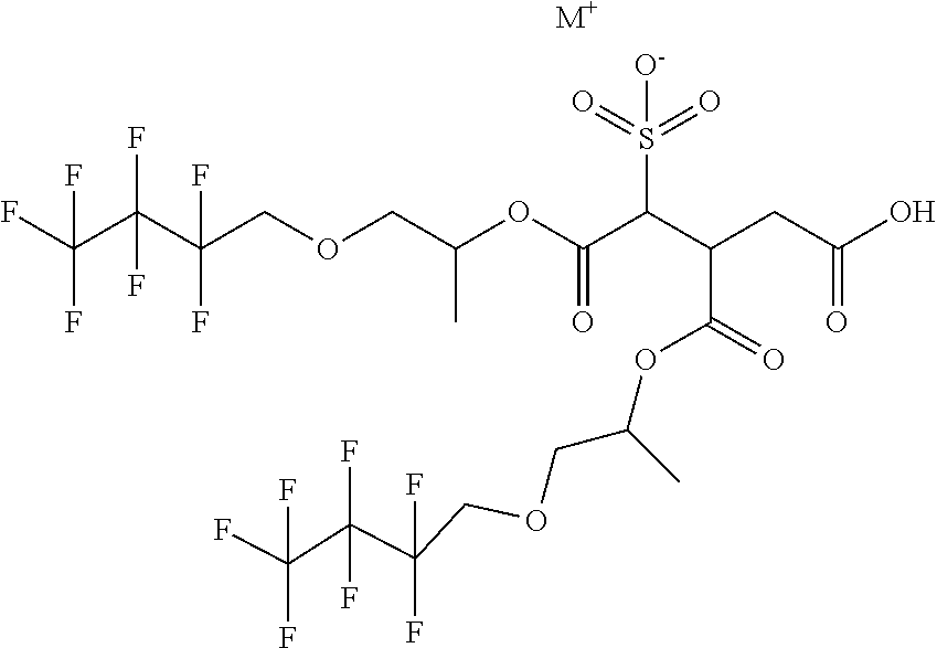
FC(C(C(COCC(OC(C(C(CC(O)=O)C(=O)OC(COCC(C(C(F)(F)F)(F)F)(F)F)C)S(=O)(=O)[O-])=O)C)(F)F)(F)F)(F)F.[M+]
